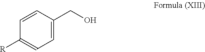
C1([R])=CC=C(CO)C=C1
